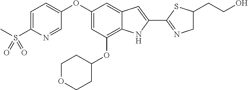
C1=C(S(C)(=O)=O)N=CC(OC2=CC(OC3CCOCC3)=C3C(=C2)C=C(C2=NCC(CCO)S2)N3)=C1
